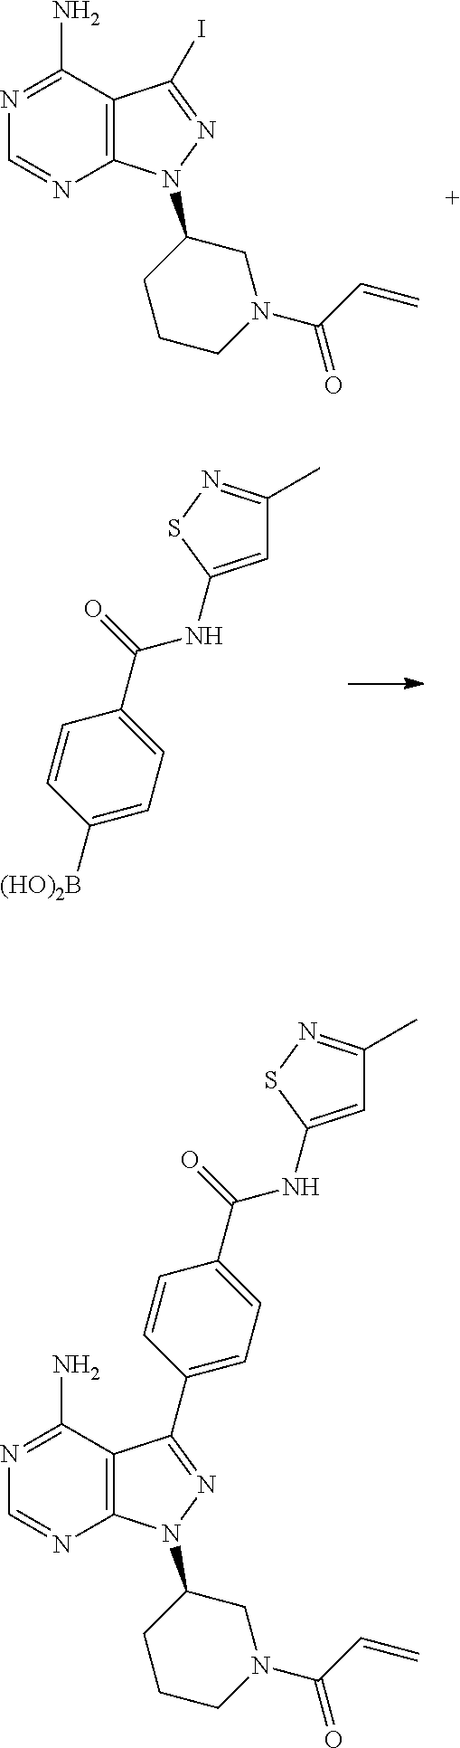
N1=C(N)C2=C(N=C1)N(C1CCCN(C(C=C)=O)C1)N=C2I.C1([(HO)2B])=CC=C(C(=O)NC2=CC(C)=NS2)C=C1.N1=C(N)C2=C(N=C1)N(C1CCCN(C(C=C)=O)C1)N=C2C1=CC=C(C(=O)NC2=CC(C)=NS2)C=C1
